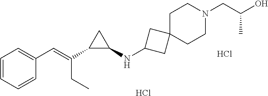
C1=CC=CC(C=C(C2C(NC3CC4(C3)CCN(CC(O)C)CC4)C2)CC)=C1.Cl.Cl
